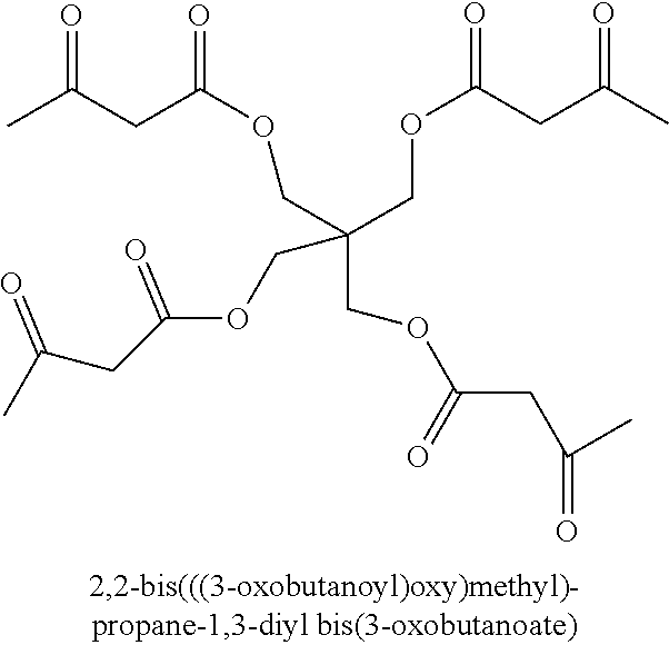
CC(CC(OCC(COC(=O)CC(C)=O)(COC(CC(C)=O)=O)COC(CC(C)=O)=O)=O)=O
